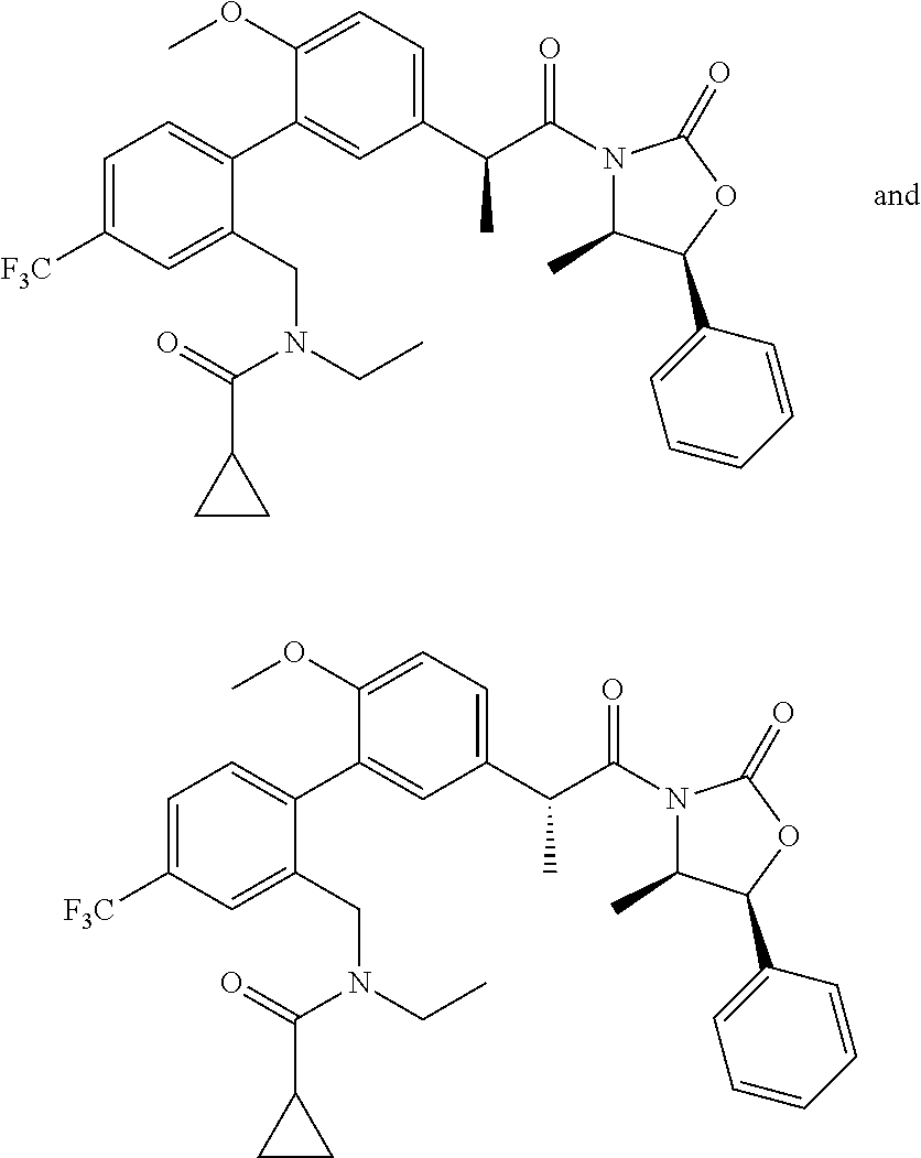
C1=C([F3C])C=C(CN(CC)C(=O)C2CC2)C(C2=CC(C(C(N3C(C)C(C4=CC=CC=C4)OC3=O)=O)C)=CC=C2OC)=C1.C1=C([F3C])C=C(CN(CC)C(=O)C2CC2)C(C2=CC(C(C(N3C(C)C(C4=CC=CC=C4)OC3=O)=O)C)=CC=C2OC)=C1
